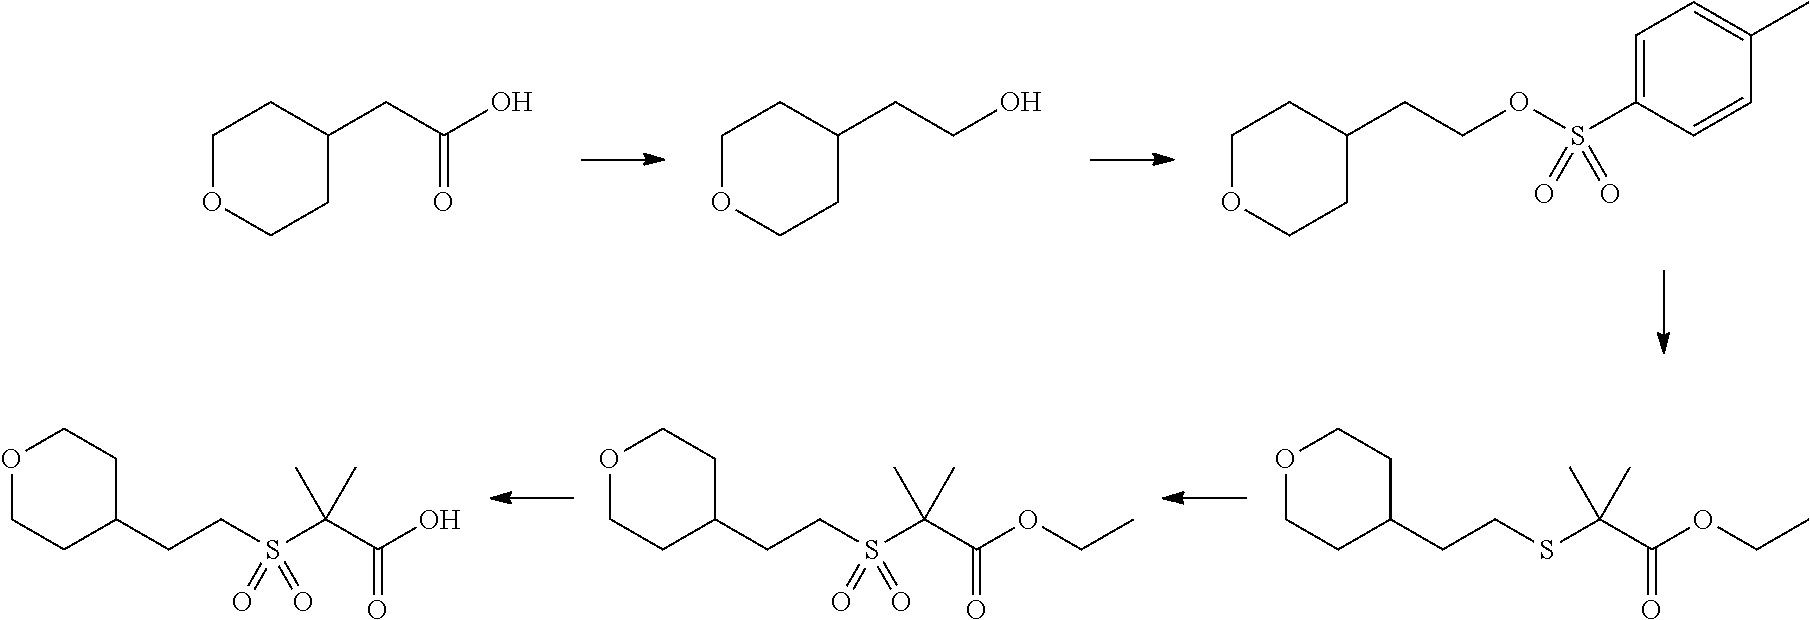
C1OCCC(CC(=O)O)C1.C1OCCC(CCO)C1.C1OCCC(CCOS(=O)(C2=CC=C(C)C=C2)=O)C1.C1OCCC(CCSC(C)(C(=O)OCC)C)C1.C1OCCC(CCS(C(C)(C(=O)OCC)C)(=O)=O)C1.C1OCCC(CCS(C(C)(C(=O)O)C)(=O)=O)C1
